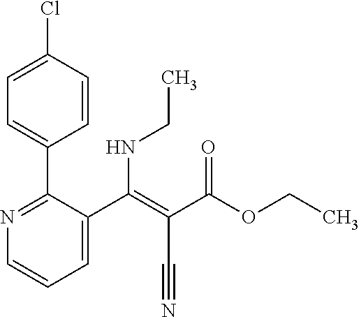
C1=C(Cl)C=CC(C2=NC=CC=C2C(=C(C(OCC)=O)C#N)NCC)=C1
